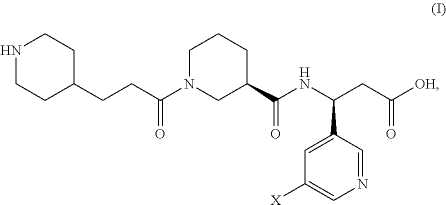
N1CCC(CCC(=O)N2CCCC(C(=O)NC(C3=CC([X])=CN=C3)CC(=O)[OH])C2)CC1
